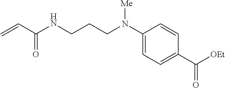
C1=CC(N(CCCNC(C=C)=O)[Me])=CC=C1C([OEt])=O
